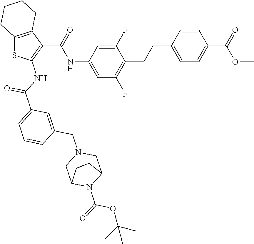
C1=C(NC(C2=C(NC(C3=CC=CC(CN4CC5N(C(=O)OC(C)(C)C)C(C4)CC5)=C3)=O)SC3=C2CCCC3)=O)C=C(F)C(CCC2=CC=C(C(=O)OC)C=C2)=C1F
